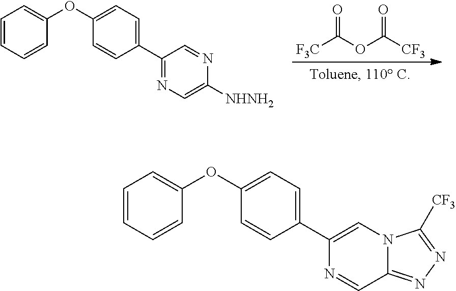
C1=CC=CC(OC2=CC=C(C3=NC=C([NHNH2])N=C3)C=C2)=C1.[F3C]C(OC([CF3])=O)=O.C1=CC=CC(OC2=CC=C(C3=CN4C(=NN=C4[CF3])C=N3)C=C2)=C1
